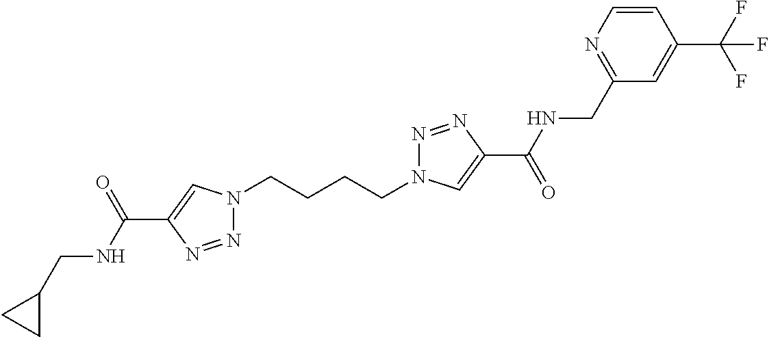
N1(CCCCN2N=NC(C(=O)NCC3=NC=CC(C(F)(F)F)=C3)=C2)N=NC(C(NCC2CC2)=O)=C1
